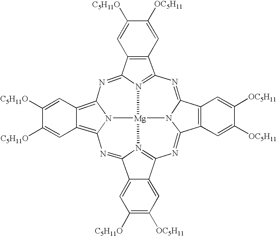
C12=C3N4C(=C1C=C([C5H11O])C([C5H11O])=C2)N=C1C2=CC([C5H11O])=C([OC5H11])C=C2C2=N1[Mg]41N4=C(C5=C(C4=N3)C=C([C5H11O])C([OC5H11])=C5)N=C3C4=C(C(=N2)N31)C=C([OC5H11])C([OC5H11])=C4
